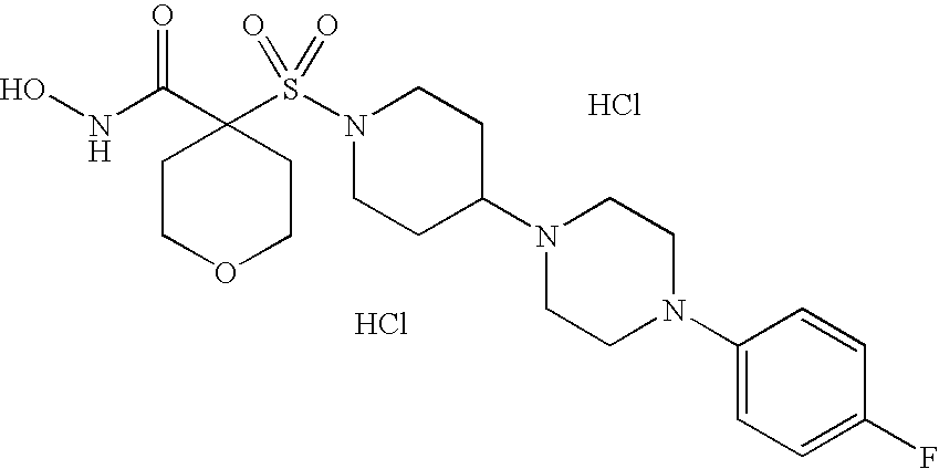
Cl.ONC(C1(S(N2CCC(N3CCN(C4=CC=C(F)C=C4)CC3)CC2)(=O)=O)CCOCC1)=O.Cl
